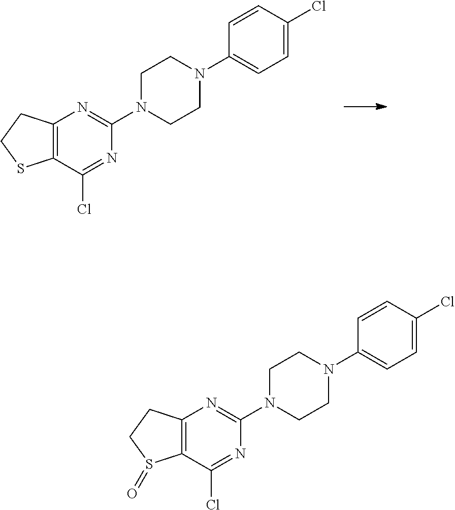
C12=C(C(Cl)=NC(N3CCN(C4=CC=C(Cl)C=C4)CC3)=N1)SCC2.C12=C(C(Cl)=NC(N3CCN(C4=CC=C(Cl)C=C4)CC3)=N1)S(=O)CC2
